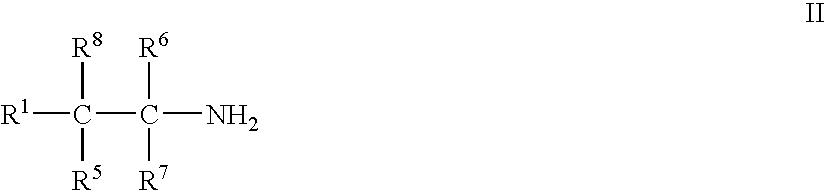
[R1]C([R8])([R5])C([R6])([R7])N
